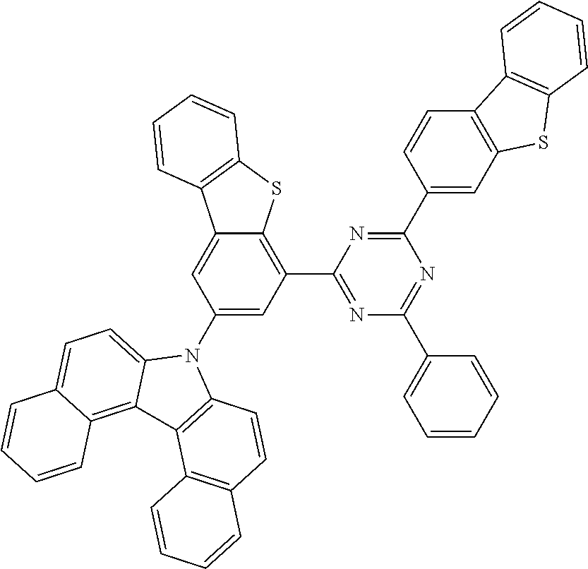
C1(C2=CC3=C(C=C2)C2=C(S3)C=CC=C2)=NC(C2=C3C(=CC(N4C5=CC=C6C(=C5C5=C4C=CC4=C5C=CC=C4)C=CC=C6)=C2)C2=C(S3)C=CC=C2)=NC(C2=CC=CC=C2)=N1
